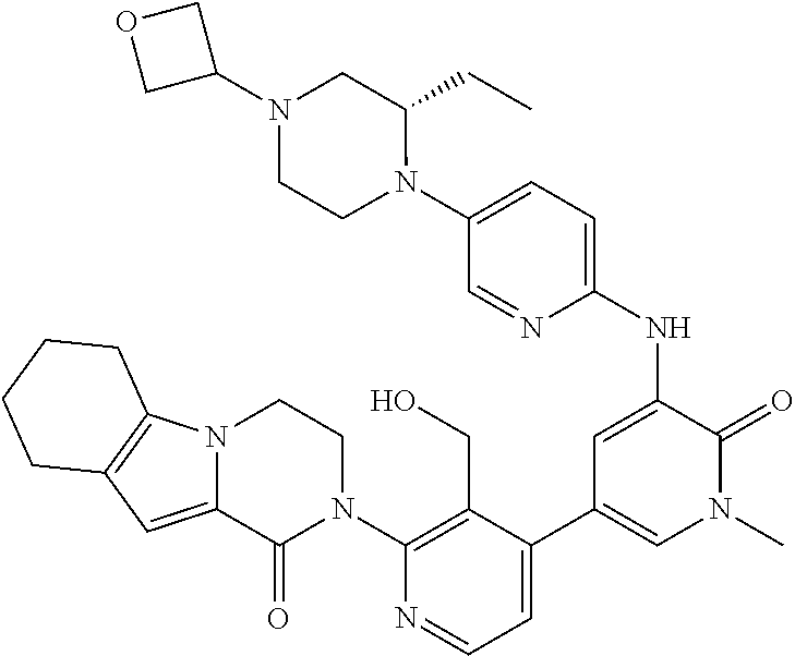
C1(N2CCN3C(=CC4=C3CCCC4)C2=O)=C(CO)C(C2=CN(C)C(=O)C(NC3=CC=C(N4C(CC)CN(C5COC5)CC4)C=N3)=C2)=CC=N1
